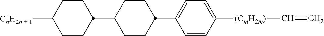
C1CC(C2=CC=C([(CmH2m)]C=C)C=C2)CCC1C1CCC([CnH2n + 1])CC1
